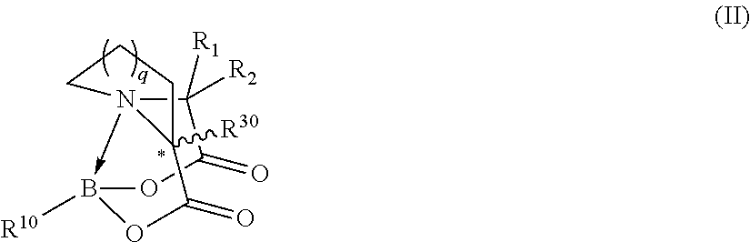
C1([R1])([R2])C(=O)OB2([R10])-N13CCCC3([R30])C(=O)O2
